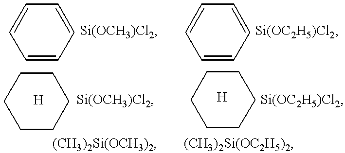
C1=CC=CC=C1.C1=CC=CC=C1.C1CCCCC1.C1CCCCC1
